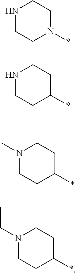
N1CCN(*)CC1.N1CCC(*)CC1.N1(C)CCC(*)CC1.N1(CC)CCC(*)CC1
